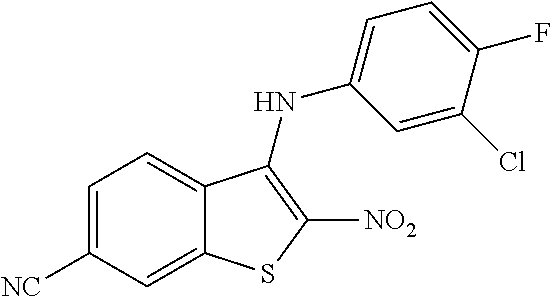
C1([NC])=CC=C2C(=C1)SC([NO2])=C2NC1=CC=C(F)C(Cl)=C1
